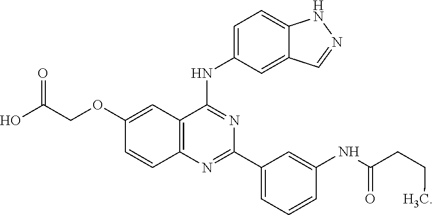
C1(OCC(O)=O)=CC2=C(C=C1)N=C(C1=CC=CC(NC(CCC)=O)=C1)N=C2NC1=CC=C2C(=C1)C=NN2
